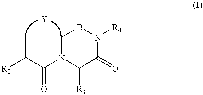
CC(C(N1CBN([R4])C(=O)C1[R3])=O)[R2].[Y]
